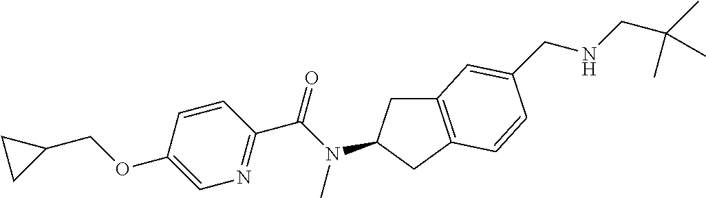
C1(OCC2CC2)=CN=C(C(=O)N(C)C2CC3=C(C2)C=CC(CNCC(C)(C)C)=C3)C=C1
